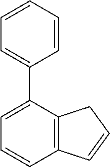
C1=CC2=C(C(C3=CC=CC=C3)=C1)CC=C2
